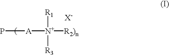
[A]([N+]([R2)n])([R1])[R3])P.[X-]
